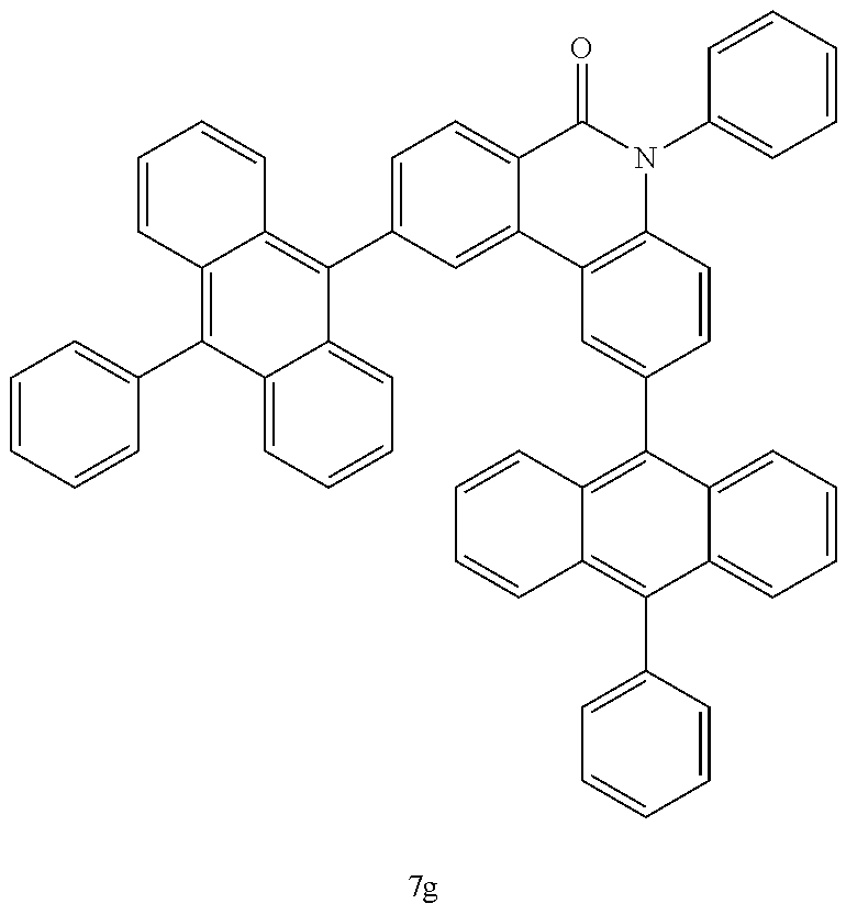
C1=CC=CC(C2=C3C(=C(C4=CC=C5C(=C4)C4=C(N(C6=CC=CC=C6)C5=O)C=CC(C5=C6C(=C(C7=CC=CC=C7)C7=CC=CC=C57)C=CC=C6)=C4)C4=CC=CC=C24)C=CC=C3)=C1
